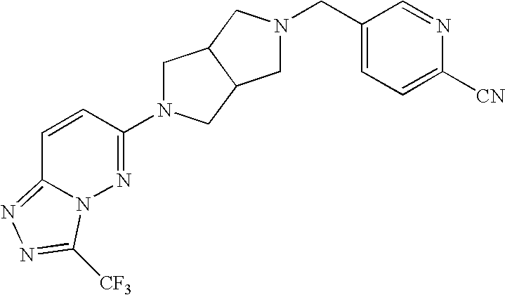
C1=CC(N2CC3C(C2)CN(CC2=CC=C([CN])N=C2)C3)=NN2C1=NN=C2[CF3]
